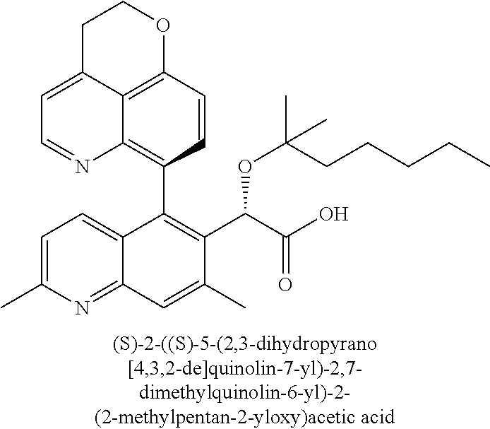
C12=C3C=CC(C4=C(C(C(O)=O)OC(CCCCC)(C)C)C(C)=CC5=NC(C)=CC=C45)=C1N=CC=C2CCO3
